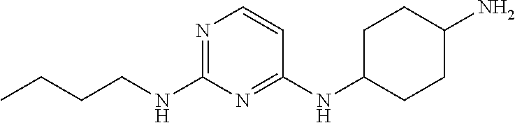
N1=C(NCCCC)N=C(NC2CCC(N)CC2)C=C1
